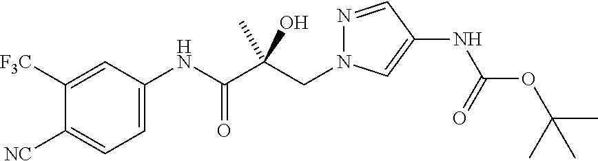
C1=C(NC(C(CN2N=CC(NC(OC(C)(C)C)=O)=C2)(O)C)=O)C=C([F3C])C([NC])=C1
